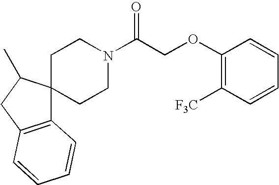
C12=C(CC(C)C13CCN(C(COC1=C([F3C])C=CC=C1)=O)CC3)C=CC=C2
